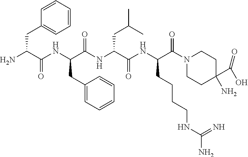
C1=CC(CC(N)C(NC(C(NC(C(NC(C(N2CCC(C(O)=O)(N)CC2)=O)CCCCNC(N)=N)=O)CC(C)C)=O)CC2=CC=CC=C2)=O)=CC=C1
